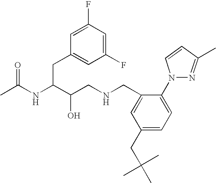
CC(NC(C(CNCC1=CC(CC(C)(C)C)=CC=C1N1N=C(C)C=C1)O)CC1=CC(F)=CC(F)=C1)=O
